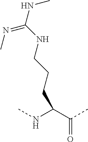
C(C(NC)C(C)=O)CCNC(=NC)NC
